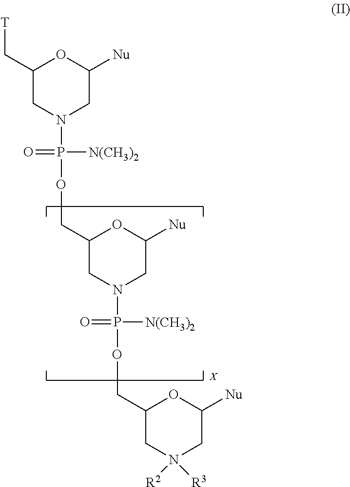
[T]CC1CN(P(OCC2CN(P(OCC3CN([R3])([R2])CC([Nu])O3)([N(CH3)2])=O)CC([Nu])O2)([N(CH3)2])=O)CC([Nu])O1
